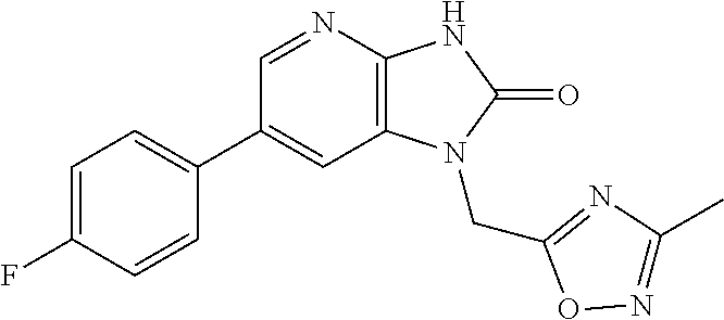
C1(C2=CC=C(F)C=C2)=CC2=C(N=C1)NC(=O)N2CC1=NC(C)=NO1
